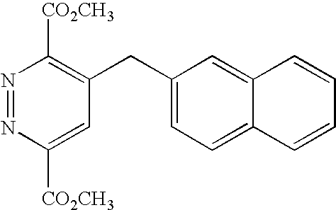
N1=NC([CO2CH3])=CC(CC2=CC=C3C(=C2)C=CC=C3)=C1[CO2CH3]
